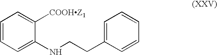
C1=CC=C(NCCC2=CC=CC=C2)C([COOHZ1])=C1
